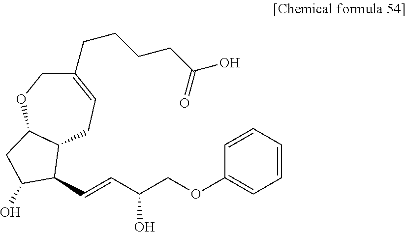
C1(CCCCC(O)=O)=CCC2C(OC1)CC(O)C2C=CC(COC1=CC=CC=C1)O
